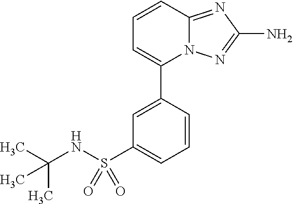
C1=CC(C2=CC=CC3=NC(N)=NN23)=CC(S(NC(C)(C)C)(=O)=O)=C1
